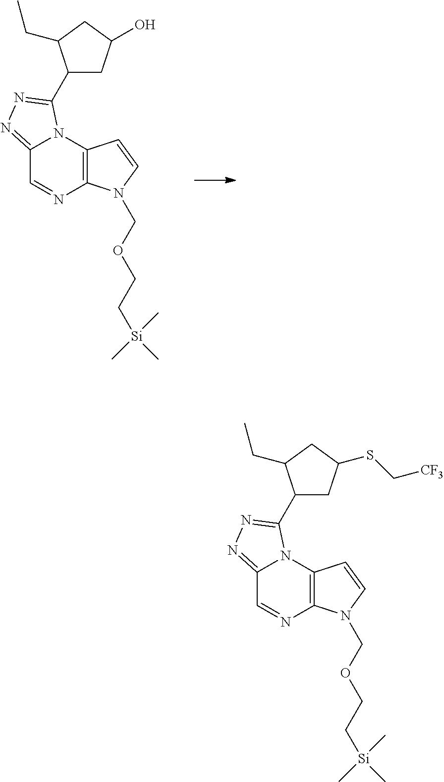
C12=C(N(COCC[Si](C)(C)C)C=C1)N=CC1=NN=C(C3CC(O)CC3CC)N21.C12=C(N(COCC[Si](C)(C)C)C=C1)N=CC1=NN=C(C3CC(SC[CF3])CC3CC)N21
